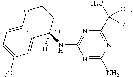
C1(C)=CC=C2C(=C1)C([H])(NC1=NC(C(C)(C)F)=NC(N)=N1)CCO2
